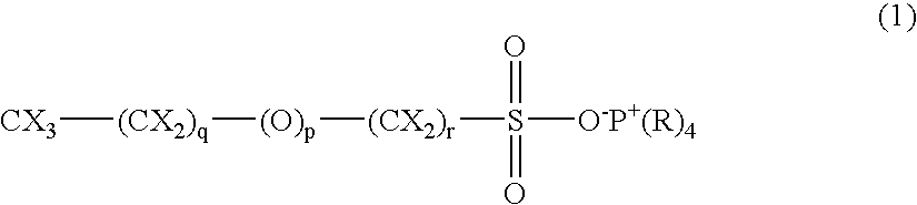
[CX3][(CX2)q][(O)p][(CX2)r]S(=O)(=O)[O-P+(R)4]
